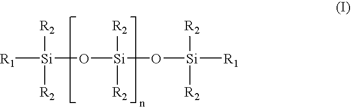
[R1][Si]([R2])([R2])O[Si]([R2])([R2])O[Si]([R1])([R2])[R2]
